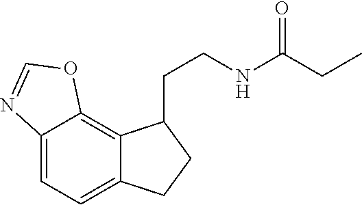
C12=CC=C3C(=C1OC=N2)C(CCNC(=O)CC)CC3
